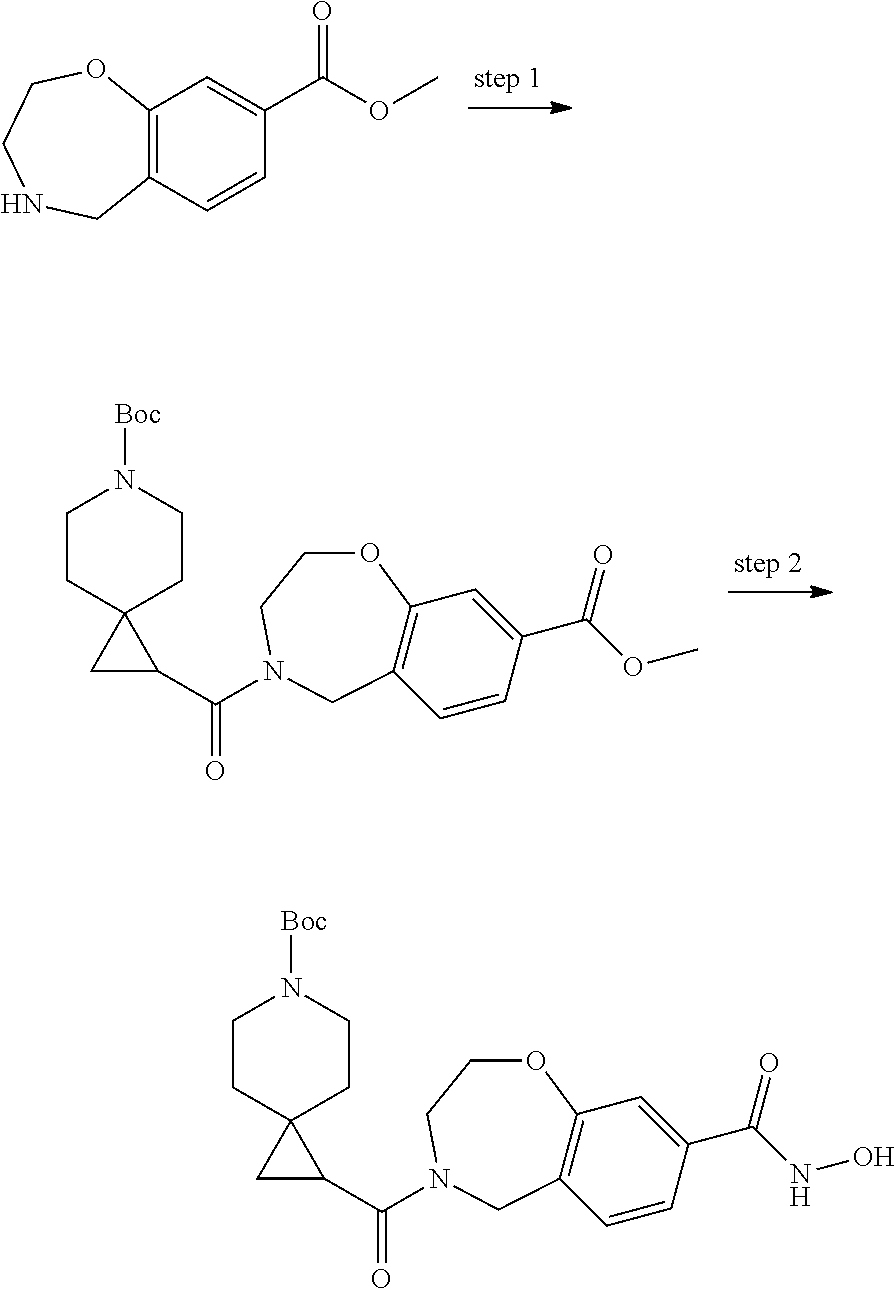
C12=C(C=CC(C(OC)=O)=C1)CNCCO2.C1CC2(CCN1[Boc])CC2C(N1CCOC2=C(C=CC(C(OC)=O)=C2)C1)=O.C1CC2(CCN1[Boc])CC2C(N1CCOC2=C(C=CC(C(NO)=O)=C2)C1)=O
